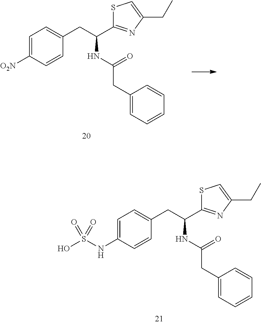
C1=C(NS(O)(=O)=O)C=CC(CC(C2=NC(CC)=CS2)NC(CC2=CC=CC=C2)=O)=C1.C1=C([O2N])C=CC(CC(C2=NC(CC)=CS2)NC(CC2=CC=CC=C2)=O)=C1
